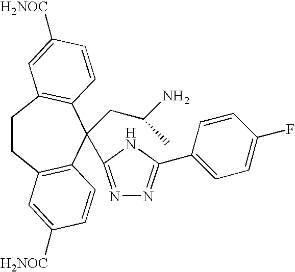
C1CC2=C(C=CC([H2NOC])=C2)C(CC(N)C)(C2=NN=C(C3=CC=C(F)C=C3)N2)C2=C1C=C([H2NOC])C=C2
